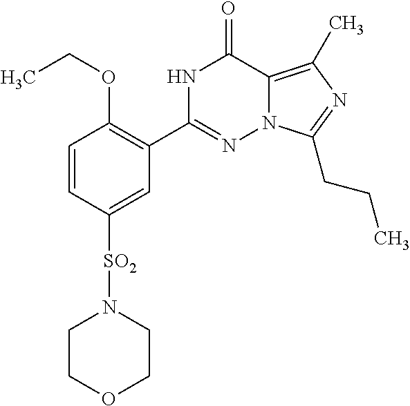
C1=CC([SO2]N2CCOCC2)=CC(C2=NN3C(=C(C)N=C3CCC)C(=O)N2)=C1OCC
